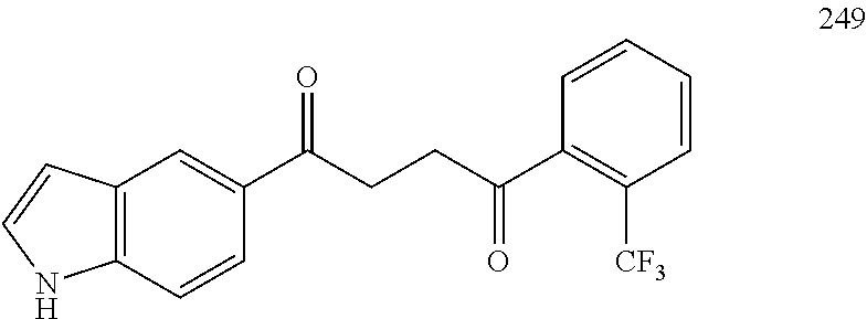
C1(C(CCC(C2=C([CF3])C=CC=C2)=O)=O)=CC2=C(C=C1)NC=C2
